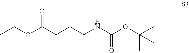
CCOC(=O)CCCNC(OC(C)(C)C)=O
